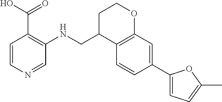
C1=CN=CC(NCC2C3=C(OCC2)C=C(C2=CC=C(C)O2)C=C3)=C1C(=O)O
